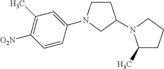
C1CN(C2=CC(C)=C([O2N])C=C2)CC1N1C(C)CCC1
